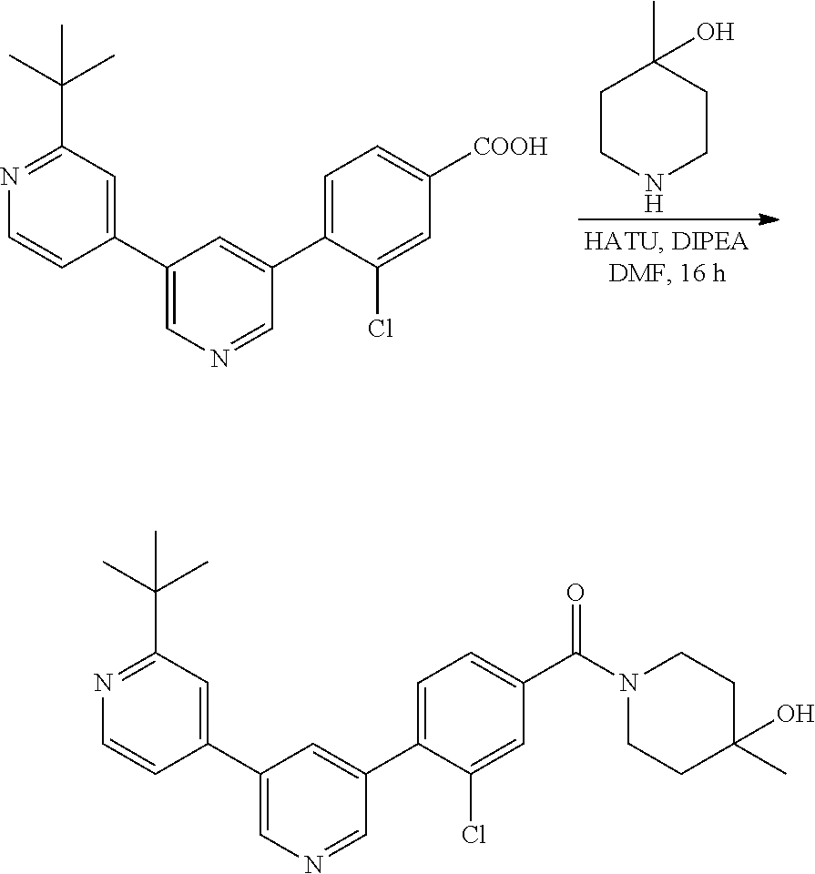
C1(C2=CC(C(C)(C)C)=NC=C2)=CN=CC(C2=CC=C([COOH])C=C2Cl)=C1.C1CNCCC1(C)O.C1(C2=CC(C(C)(C)C)=NC=C2)=CN=CC(C2=CC=C(C(N3CCC(C)(O)CC3)=O)C=C2Cl)=C1
